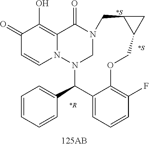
C1(=O)C=CN2C(=C1O)C(=O)N1CN2C(C2=CC=CC=C2)C2=CC=CC(F)=C2OCC2C(C1)C2
